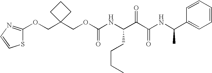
C1(COC(NC(C(C(NC(C2=CC=CC=C2)C)=O)=O)CCCC)=O)(COC2=NC=CS2)CCC1
